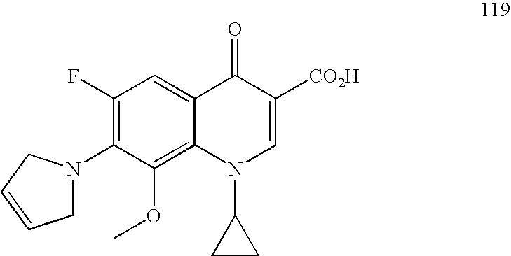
C1N(C2=C(F)C=C3C(=C2OC)N(C2CC2)C=C([CO2H])C3=O)CC=C1
